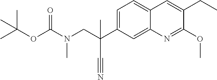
C1=C2C(=CC=C1C(CN(C(OC(C)(C)C)=O)C)(C)C#N)C=C(CC)C(OC)=N2
